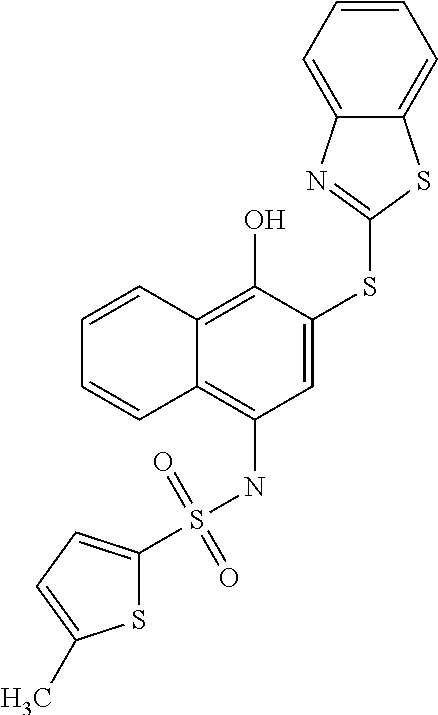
C1=CC2=C(O)C(SC3=NC4=CC=CC=C4S3)=CC(NS(=O)(=O)C3=CC=C(C)S3)=C2C=C1
